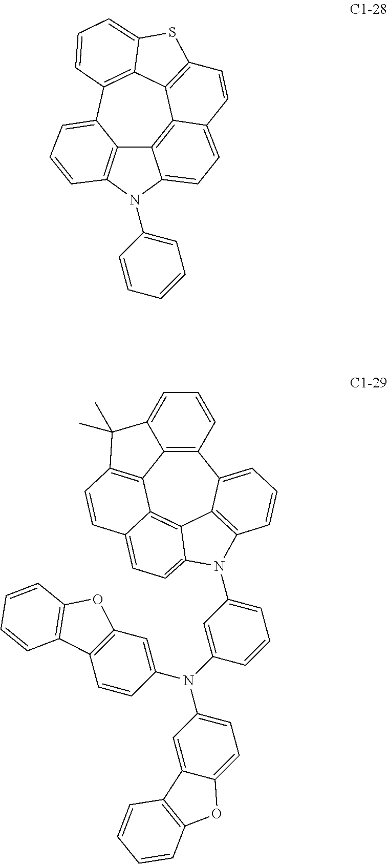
C12=C3C=CC=C1C1=C4C5=C(SC4=CC=C1)C=CC1=CC=C(C2=C51)N3C1=CC=CC=C1.C12=C3C4=C(C=CC5=CC=C6C(=C45)C4=C(C=CC=C14)N6C1=CC=CC(N(C4=CC=C5C(=C4)C4=C(O5)C=CC=C4)C4=CC5=C(C=C4)C4=C(O5)C=CC=C4)=C1)C(C)(C)C3=CC=C2
